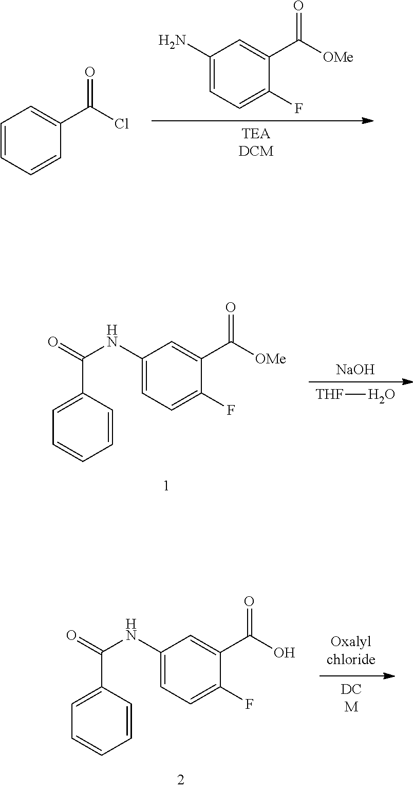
C1(C([OMe])=O)=CC(N)=CC=C1F.[TEADCM].C1(C(Cl)=O)=CC=CC=C1.[THF]O.[NaOH].C1(C([OMe])=O)=CC(NC(=O)C2=CC=CC=C2)=CC=C1F.[DCM].C1(C(O)=O)=CC(NC(=O)C2=CC=CC=C2)=CC=C1F
